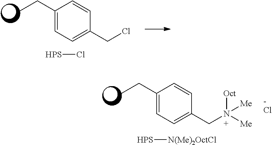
CCC1=CC=C(CCl)C=C1.[HPS]Cl.CCC1=CC=C(CN([Oct])([Me])[Me])C=C1.[HPS][N(Me)2OctCl].Cl
